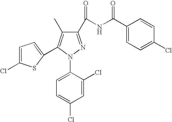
C1=C(Cl)C(N2N=C(C(NC(C3=CC=C(Cl)C=C3)=O)=O)C(C)=C2C2=CC=C(Cl)S2)=CC=C1Cl
